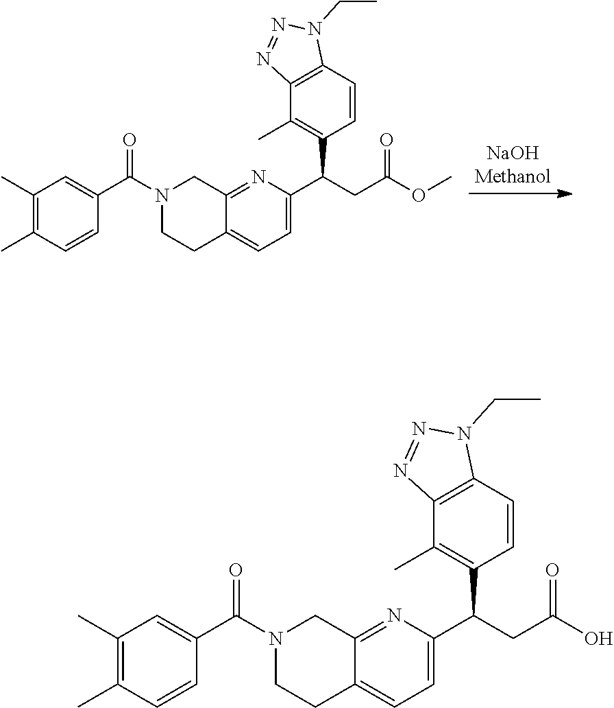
C1(C)=C(C)C=CC(C(=O)N2CC3=NC(C(CC(O)=O)C4=C(C)C5=C(C=C4)N(CC)N=N5)=CC=C3CC2)=C1.C1(C)=C(C)C=CC(C(=O)N2CC3=NC(C(CC(OC)=O)C4=C(C)C5=C(C=C4)N(CC)N=N5)=CC=C3CC2)=C1
